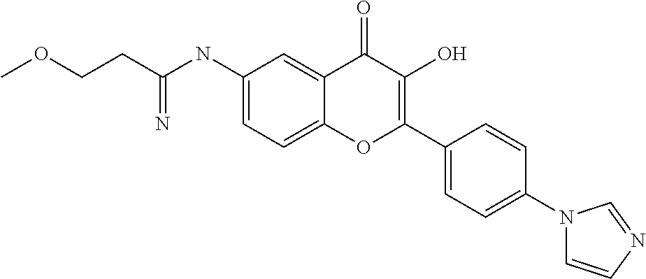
COCCC(NC1=CC=C2C(=C1)C(=O)C(O)=C(C1=CC=C(N3C=CN=C3)C=C1)O2)=N
